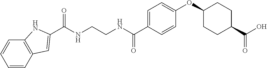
C(NCCNC(C1=CC=C(OC2CCC(C(O)=O)CC2)C=C1)=O)(=O)C1=CC2=C(C=CC=C2)N1
